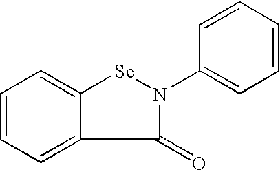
C1=CC=C2C(=C1)[Se]N(C1=CC=CC=C1)C2=O
